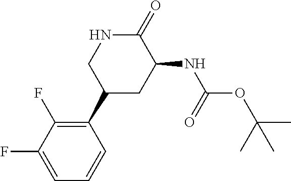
C1(C2CC(NC(=O)OC(C)(C)C)C(=O)NC2)=C(F)C(F)=CC=C1
